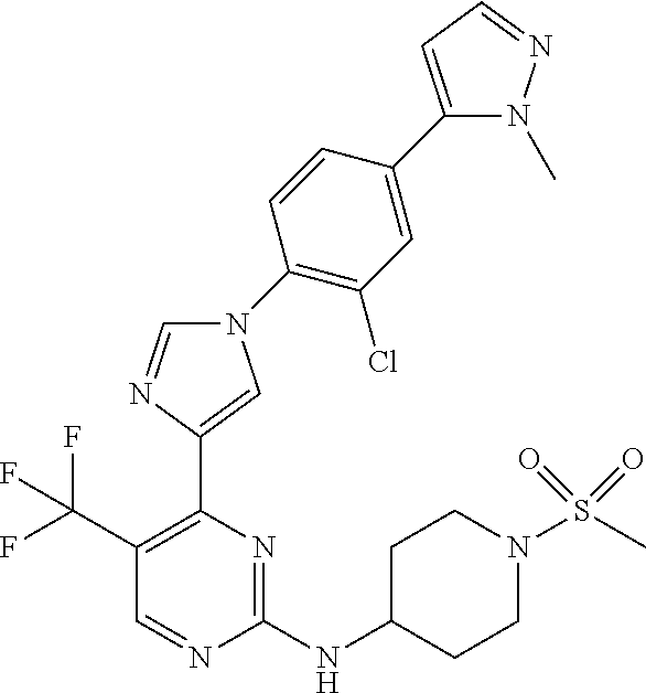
C1=NC(NC2CCN(S(C)(=O)=O)CC2)=NC(C2=CN(C3=C(Cl)C=C(C4=CC=NN4C)C=C3)C=N2)=C1C(F)(F)F
